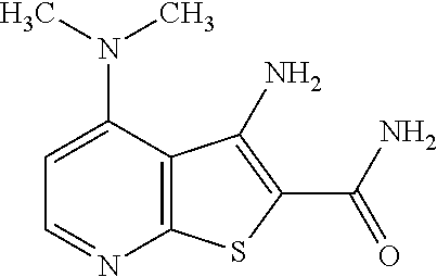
C12=C(C(N(C)C)=CC=N1)C(N)=C(C(N)=O)S2
